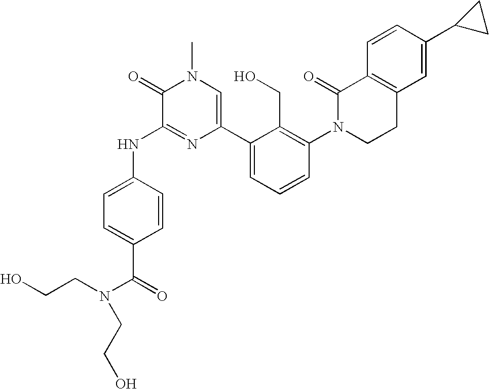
N(C1=NC(C2=CC=CC(N3CCC4=C(C3=O)C=CC(C3CC3)=C4)=C2CO)=CN(C)C1=O)C1=CC=C(C(N(CCO)CCO)=O)C=C1
